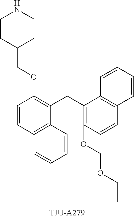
C1=CC2=C(C(CC3=C(OCOCC)C=CC4=C3C=CC=C4)=C1OCC1CCNCC1)C=CC=C2
